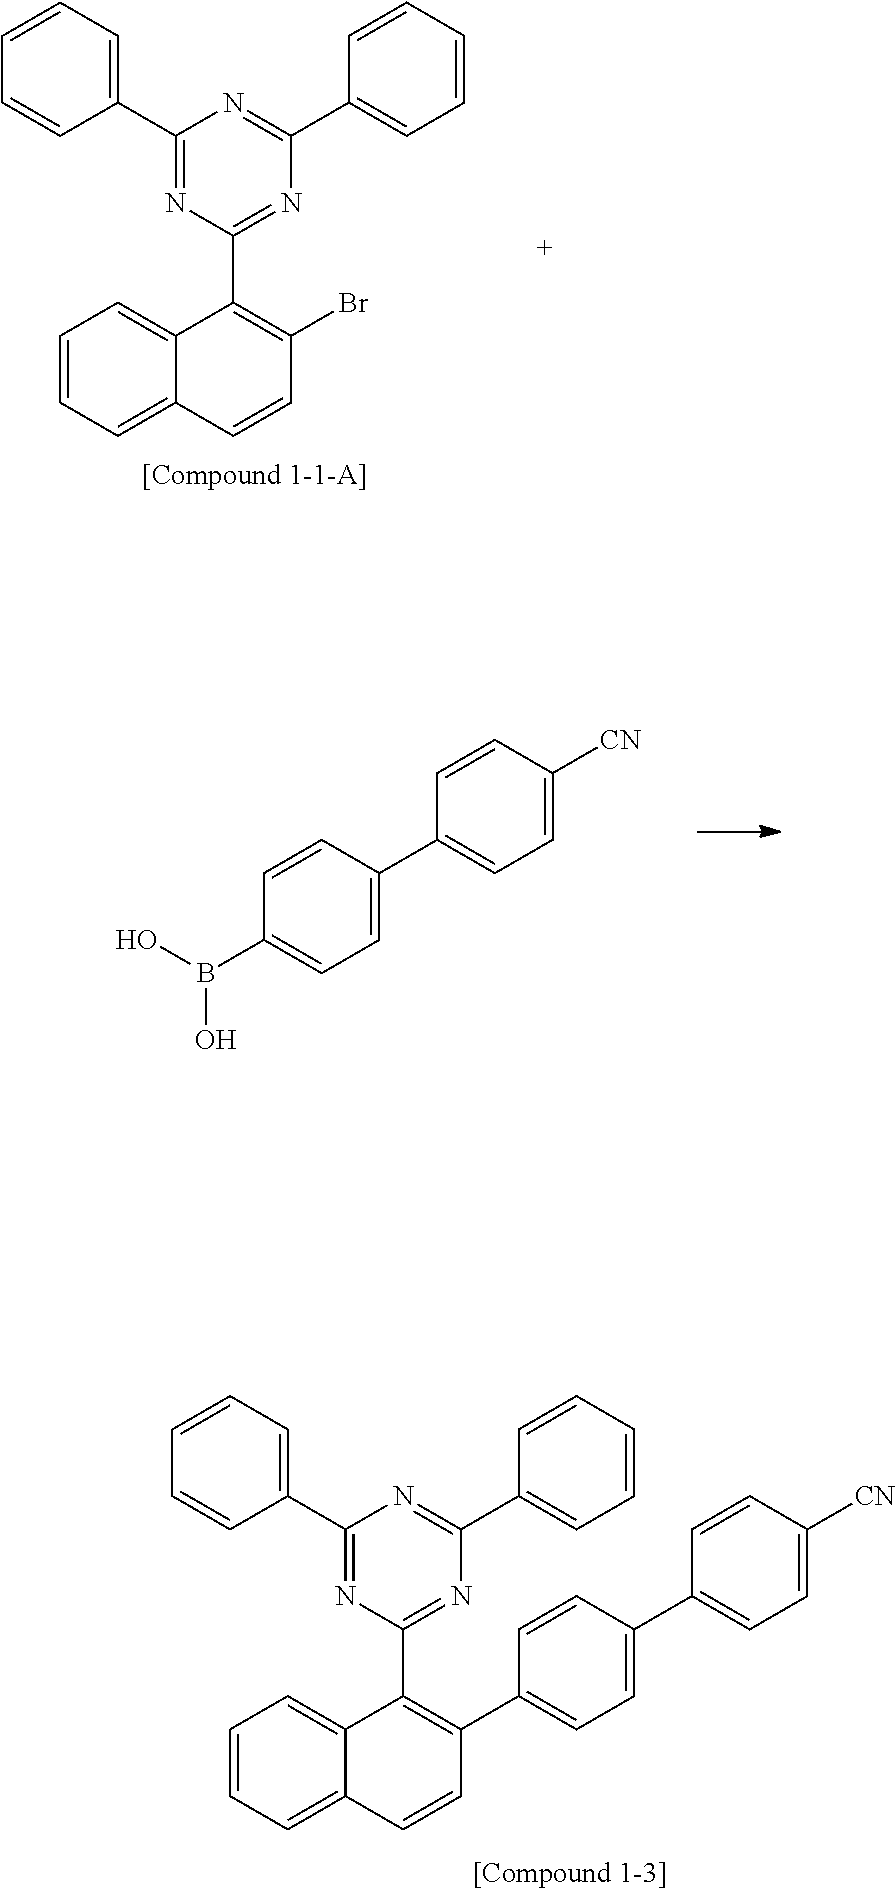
C1=CC=C2C(=C1)C(C1=NC(C3=CC=CC=C3)=NC(C3=CC=CC=C3)=N1)=C(C1=CC=C(C3=CC=C([CN])C=C3)C=C1)C=C2.C1=CC=C2C(=C1)C(C1=NC(C3=CC=CC=C3)=NC(C3=CC=CC=C3)=N1)=C(Br)C=C2.OB(O)C1=CC=C(C2=CC=C([CN])C=C2)C=C1
